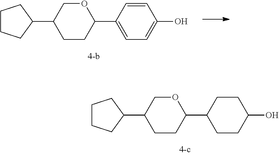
C1CCC(C2CCC(C3=CC=C(O)C=C3)OC2)C1.C1CCC(C2CCC(C3CCC(O)CC3)OC2)C1
